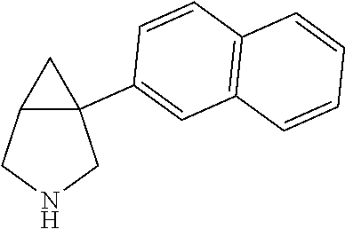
C12C(C3=CC4=C(C=C3)C=CC=C4)(CNC1)C2
